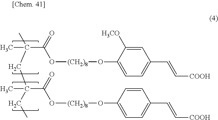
CC(C)(CC(C)(CC)C(=O)O[(CH2)8]OC1=CC=C(C=C[COOH])C=C1)C(=O)O[(CH2)8]OC1=CC=C(C=C[COOH])C=C1[H3CO]
